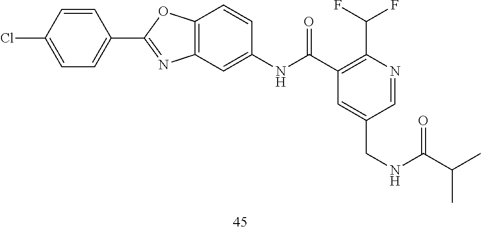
C1=C(CNC(=O)C(C)C)C=NC(C(F)F)=C1C(NC1=CC2=C(C=C1)OC(C1=CC=C(Cl)C=C1)=N2)=O
